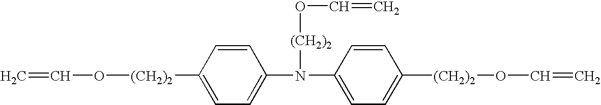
C=CO[(CH2)2]C1=CC=C(N(C2=CC=C([(CH2)2]OC=C)C=C2)[(CH2)2]OC=C)C=C1
